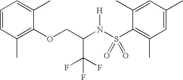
C1=CC(C)=C(OCC(N(S(C2=C(C)C=C(C)C=C2C)(=O)=O)[H])C(F)(F)F)C(C)=C1
